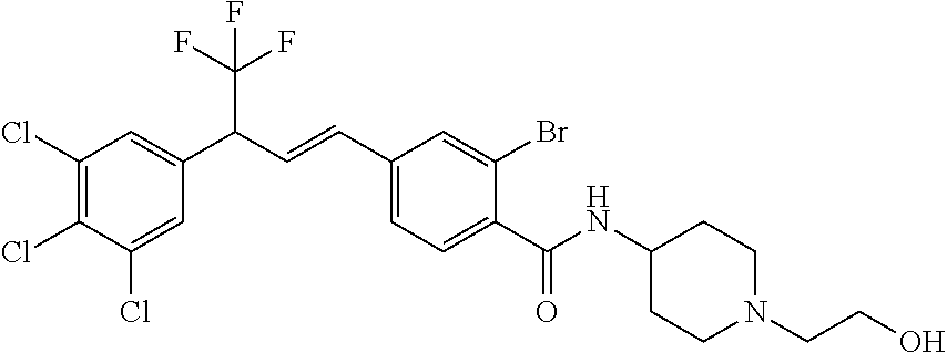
C1(Cl)=C(Cl)C(Cl)=CC(C(C=CC2=CC=C(C(NC3CCN(CCO)CC3)=O)C(Br)=C2)C(F)(F)F)=C1
